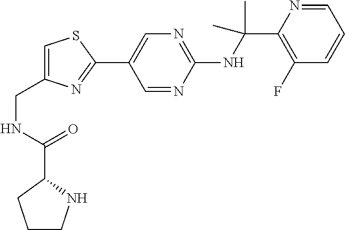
C1(NC(C2=C(F)C=CC=N2)(C)C)=NC=C(C2=NC(CNC(C3CCCN3)=O)=CS2)C=N1
